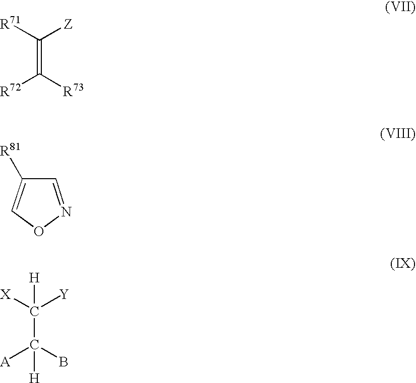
C(=C([R71])[Z])([R73])[R72].C1=NOC=C1[R81].C(C([A])(B)[H])([Y])([X])[H]
